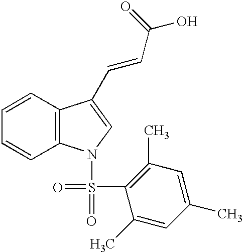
C1=CC2=C(C=C1)N(S(=O)(=O)C1=C(C)C=C(C)C=C1C)C=C2C=CC(O)=O
